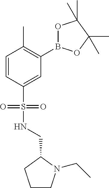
C1=CC(S(NCC2N(CC)CCC2)(=O)=O)=CC(B2OC(C)(C)C(C)(C)O2)=C1C
